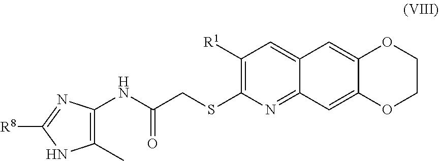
C1([R1])=C(SCC(NC2=C(C)NC([R8])=N2)=O)N=C2C(=C1)C=C1C(=C2)OCCO1
